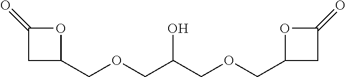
C(OCC(O)COCC1CC(=O)O1)C1CC(=O)O1
